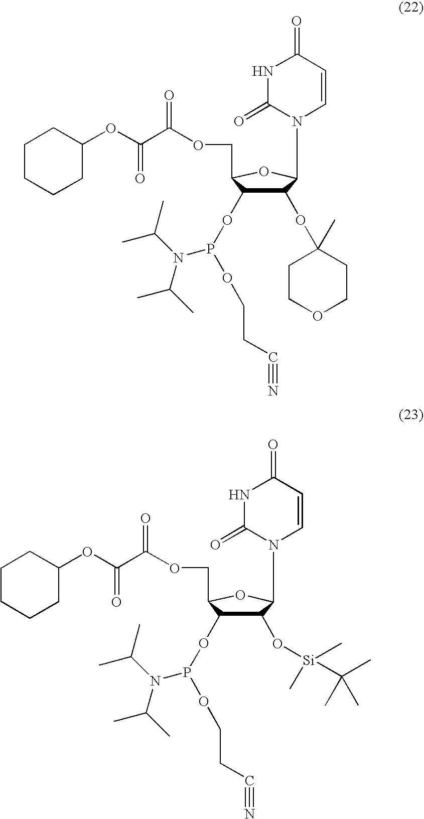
C1(OC2(C)CCOCC2)C(OP(OCCC#N)N(C(C)C)C(C)C)C(COC(C(OC2CCCCC2)=O)=O)OC1N1C=CC(=O)NC1=O.C1(O[Si](C)(C(C)(C)C)C)C(OP(OCCC#N)N(C(C)C)C(C)C)C(COC(C(OC2CCCCC2)=O)=O)OC1N1C=CC(=O)NC1=O
